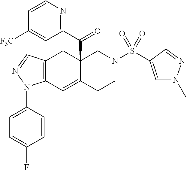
C12=C(C=C3C(C(C4=NC=CC([F3C])=C4)=O)(C1)CN(S(C1=CN(C)N=C1)(=O)=O)CC3)N(C1=CC=C(F)C=C1)N=C2
